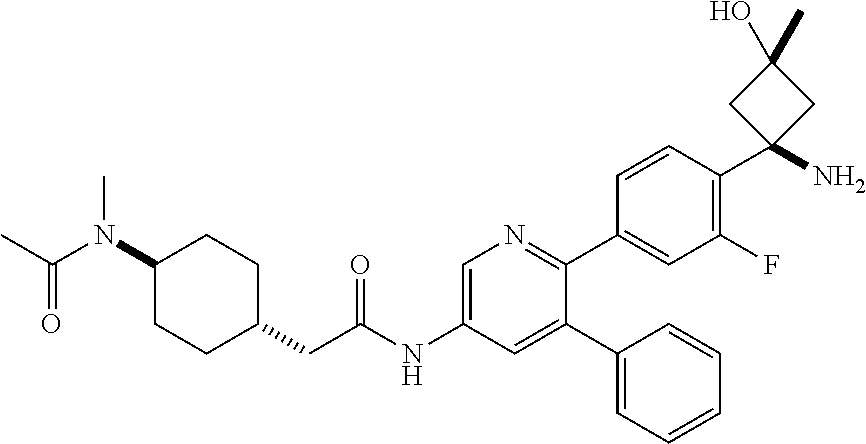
C(N(C1CCC(CC(NC2=CN=C(C3=CC(F)=C(C4(N)CC(O)(C)C4)C=C3)C(C3=CC=CC=C3)=C2)=O)CC1)C)(=O)C
